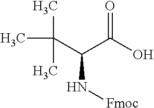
C(C(C(O)=O)N[Fmoc])(C)(C)C
